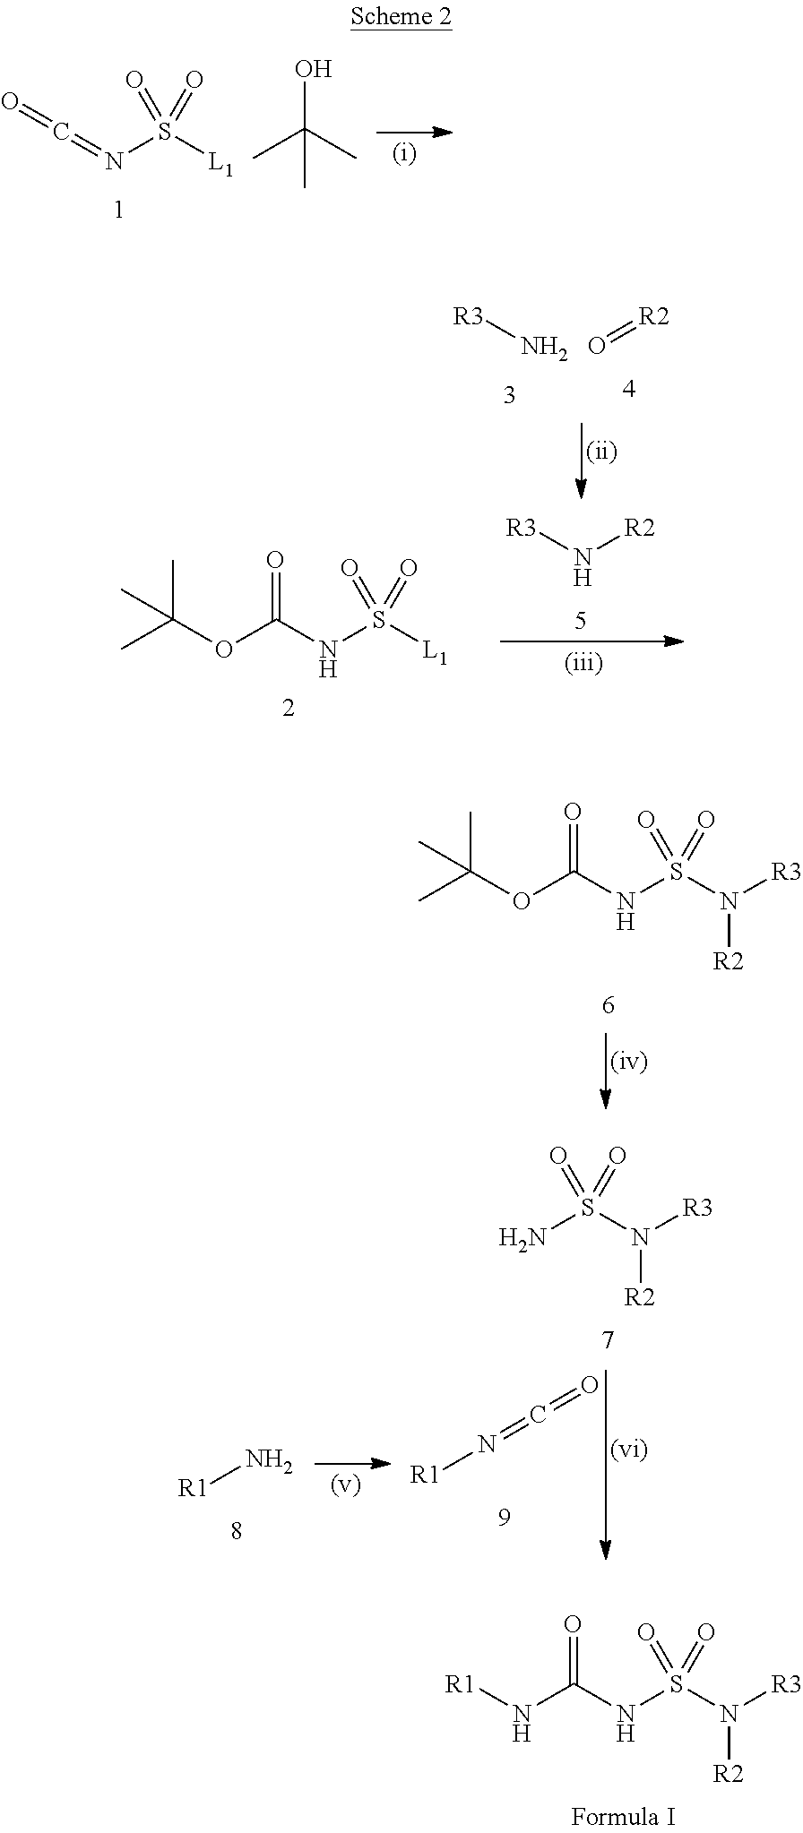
C(NS([L1])(=O)=O)(OC(C)(C)C)=O.[R2]N[R3].[R3]N.[R2]=O.C(NS(N([R3])[R2])(=O)=O)(N[R1])=O.C(=NS([L1])(=O)=O)=O.CC(C)(O)C.C(NS(N([R3])[R2])(=O)=O)(OC(C)(C)C)=O.N([R1])=C=O.N[R1].NS(N([R3])[R2])(=O)=O
